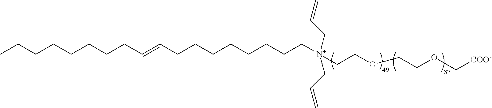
CCCCCCCCC=CCCCCCCCC[N+](CC(OCCOC[COO-])C)(CC=C)CC=C
